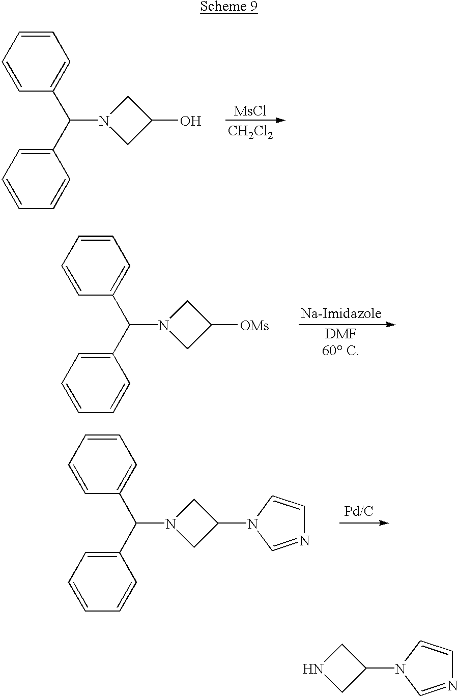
N1CC(N2C=CN=C2)C1.C1=CC=CC(C(C2=CC=CC=C2)N2CC(O)C2)=C1.[MsCl].[CH2Cl2].C1=CC=CC(C(C2=CC=CC=C2)N2CC([OMs])C2)=C1.C1=CC=CC(C(C2=CC=CC=C2)N2CC(N3C=CN=C3)C2)=C1
